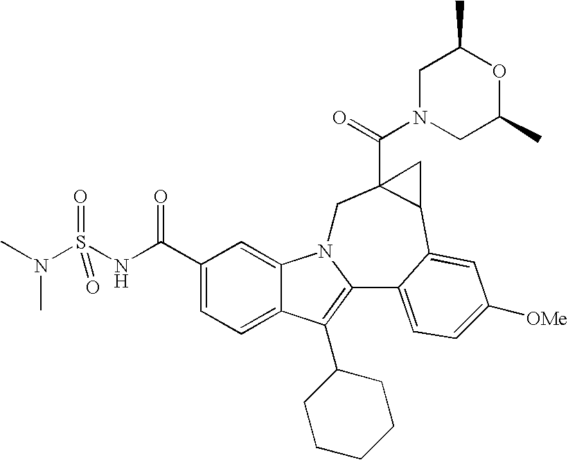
C1(C(NS(N(C)C)(=O)=O)=O)=CC=C2C(=C1)N1C(=C2C2CCCCC2)C2=CC=C([OMe])C=C2C2C(C(N3CC(C)OC(C)C3)=O)(C1)C2
